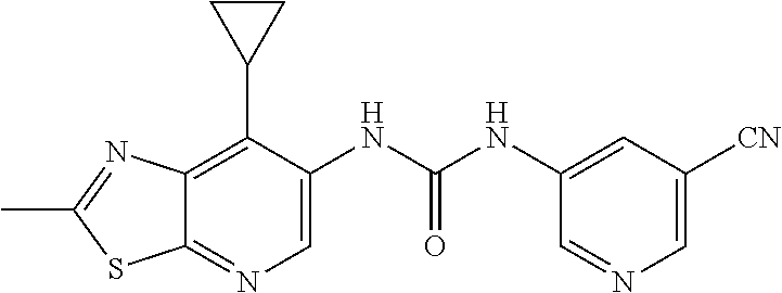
C12=C(C3CC3)C(NC(NC3=CC([CN])=CN=C3)=O)=CN=C1SC(C)=N2
